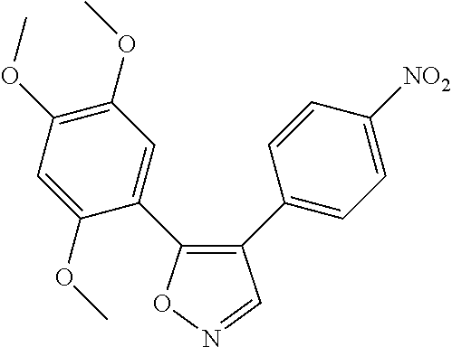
C1(C2=CC=C([NO2])C=C2)=C(C2=CC(OC)=C(OC)C=C2OC)ON=C1
